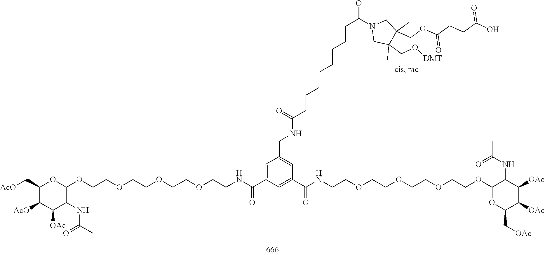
C(C(OCC1(C)C(CO[DMT])(C)CN(C(CCCCCCCCC(=O)NCC2=CC(C(NCCOCCOCCOCCOC3C(NC(=O)C)C([OAc])C([OAc])C(C[OAc])O3)=O)=CC(C(=O)NCCOCCOCCOCCOC3OC(C[AcO])C([AcO])C([OAc])C3NC(=O)C)=C2)=O)C1)=O)CC(=O)O
